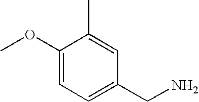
C1(OC)=CC=C(CN)C=C1C
